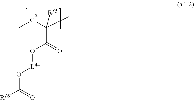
CCC(C)([Rf5])C(O[L44]OC(=O)[Rf6])=O
